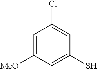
C1=C([MeO])C=C(S)C=C1Cl
